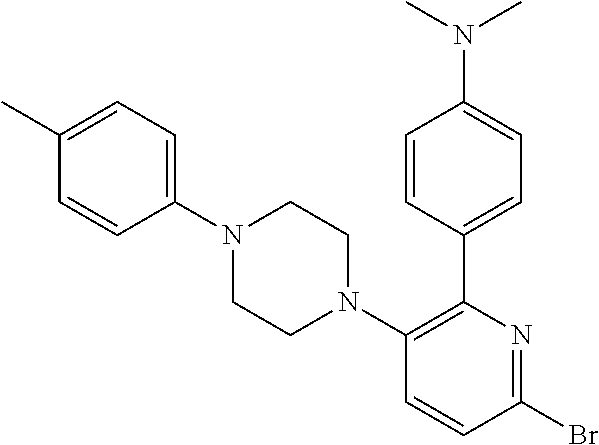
C1(C)=CC=C(N2CCN(C3=C(C4=CC=C(N(C)C)C=C4)N=C(Br)C=C3)CC2)C=C1
